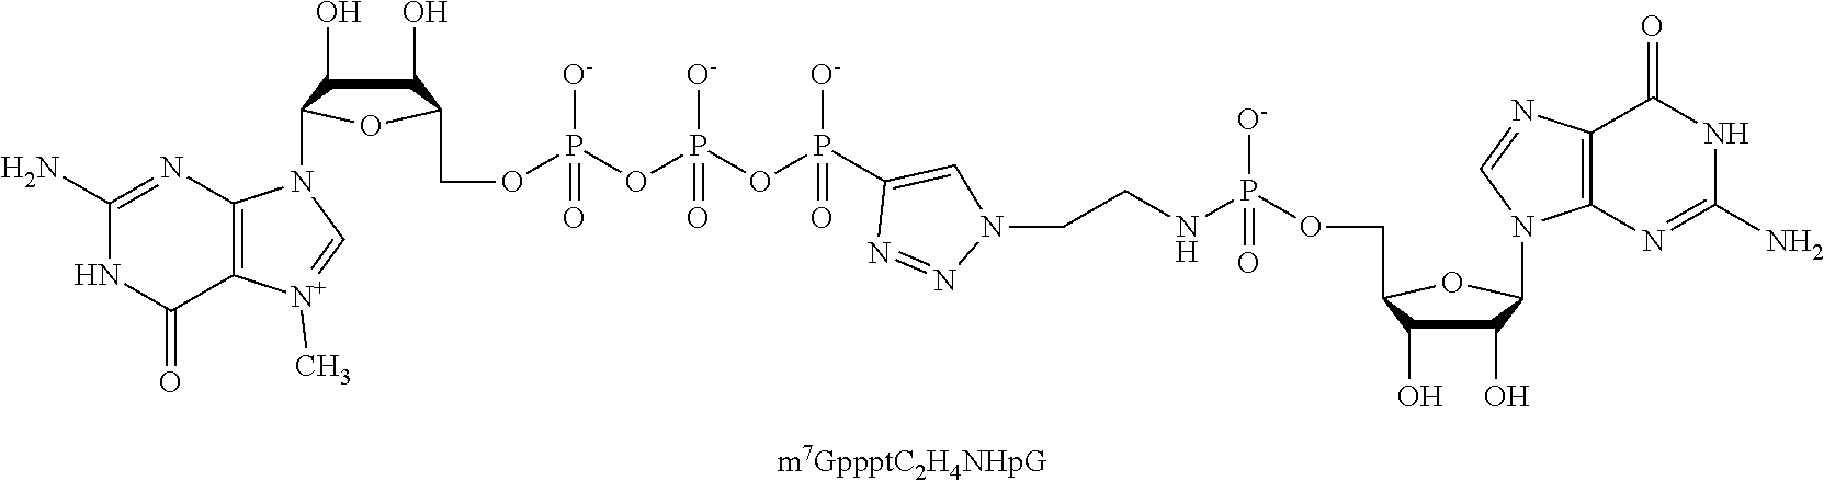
C1(O)C(O)C(COP([O-])(=O)NCCN2N=NC(P(OP(OP([O-])(OCC3C(O)C(O)C(N4C5=C([N+](C)=C4)C(=O)NC(N)=N5)O3)=O)([O-])=O)([O-])=O)=C2)OC1N1C2=C(N=C1)C(=O)NC(N)=N2
